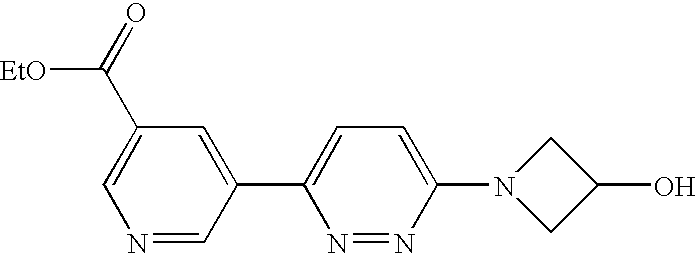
N1=CC(C2=CC=C(N3CC(O)C3)N=N2)=CC(C(=O)[EtO])=C1
